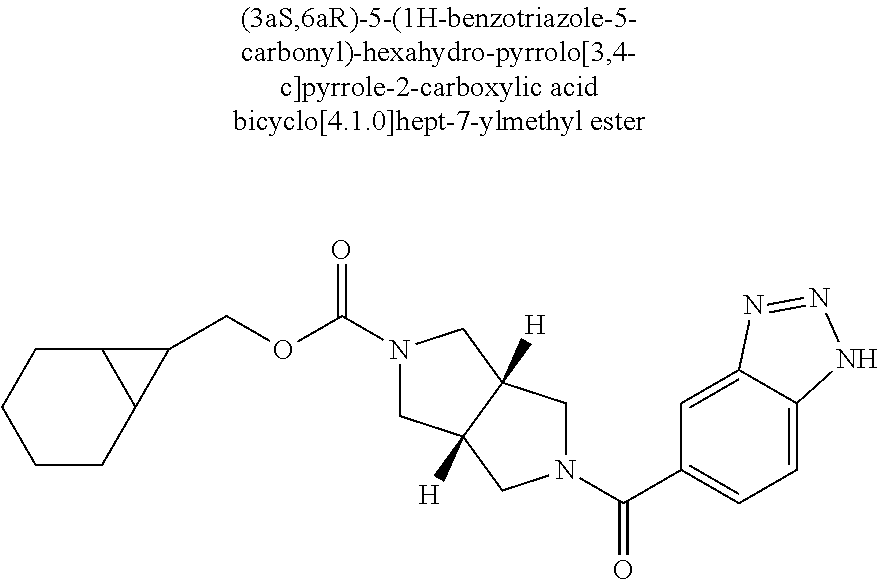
C1CC2C(CC1)C2COC(=O)N1CC2([H])C([H])(C1)CN(C(C1=CC=C3C(=C1)N=NN3)=O)C2
